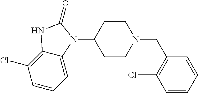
C1=CC=C2C(=C1Cl)NC(=O)N2C1CCN(CC2=C(Cl)C=CC=C2)CC1
